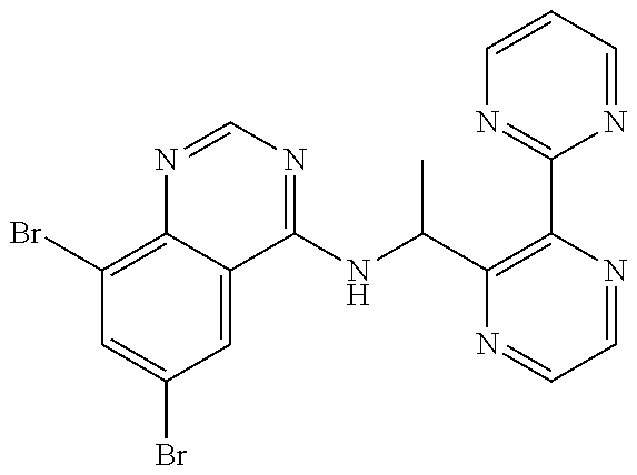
C1(Br)=C2C(=CC(Br)=C1)C(NC(C1=C(C3=NC=CC=N3)N=CC=N1)C)=NC=N2
